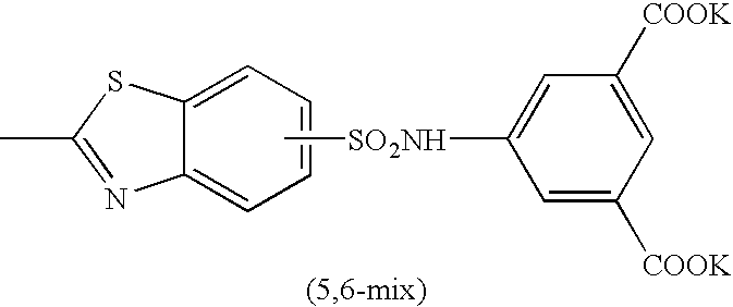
CC1=NC2=CC=CC=C2S1.C[SO2NH]C1=CC([COOK])=CC([COOK])=C1
